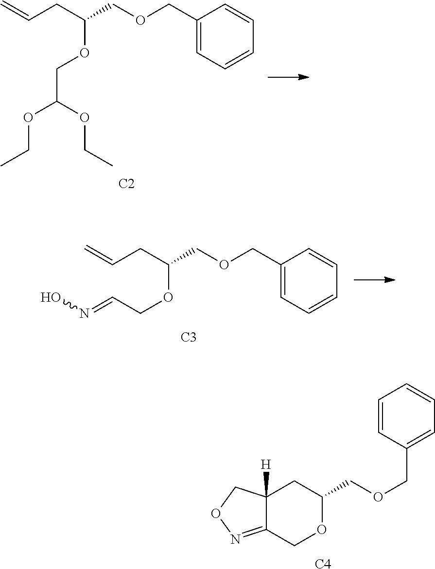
C1(COCC(CC=C)OCC(OCC)OCC)=CC=CC=C1.[C2].C1(COCC(CC=C)OCC=NO)=CC=CC=C1.[C3].C1=CC(COCC2CC3([H])C(=NOC3)CO2)=CC=C1.[C4]
